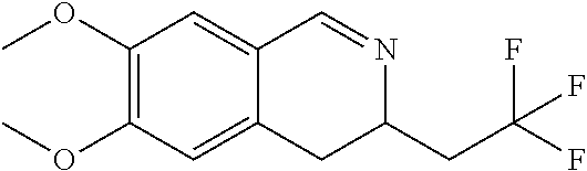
COC1=C(OC)C=C2C(=C1)CC(CC(F)(F)F)N=C2
